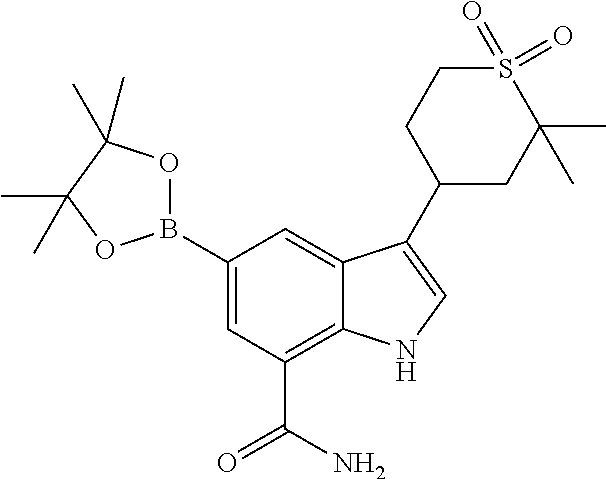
C1(B2OC(C)(C)C(C)(C)O2)=CC(C(=O)N)=C2C(=C1)C(C1CC(C)(C)S(=O)(=O)CC1)=CN2
